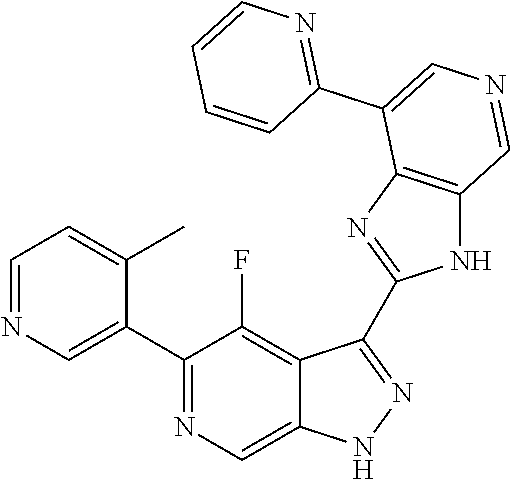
C1(C2=CN=CC=C2C)=NC=C2C(=C1F)C(C1=NC3=C(N1)C=NC=C3C1=NC=CC=C1)=NN2
